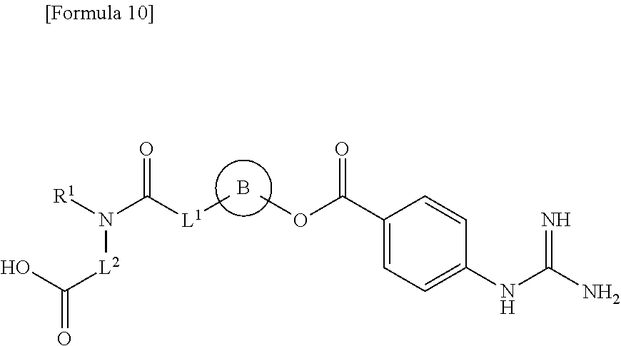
B.COC(C1=CC=C(NC(N)=N)C=C1)=O.[R1]N(C([L1]C)=O)[L2]C(=O)O
